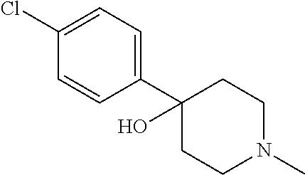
C1(C2=CC=C(Cl)C=C2)(O)CCN(C)CC1
